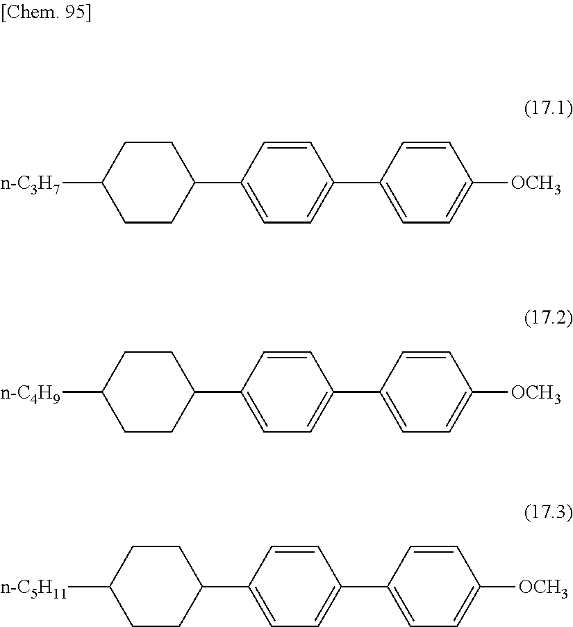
C1=CC([OCH3])=CC=C1C1=CC=C(C2CCC([n-C3H7])CC2)C=C1.C1=CC([OCH3])=CC=C1C1=CC=C(C2CCC([n-C4H9])CC2)C=C1.C1=CC([OCH3])=CC=C1C1=CC=C(C2CCC([n-C5H11])CC2)C=C1
